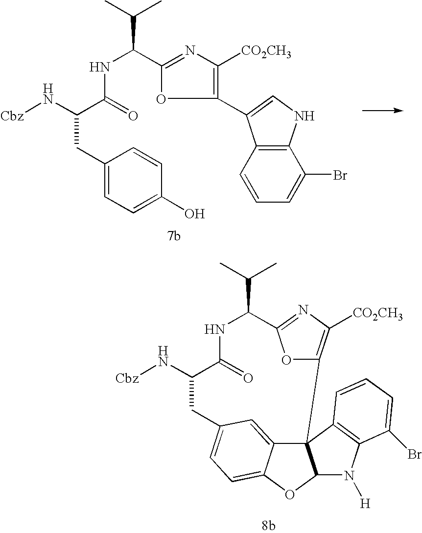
N(C(C1=NC([CO2CH3])=C(C2=CNC3=C2C=CC=C3Br)O1)C(C)C)C(=O)C(N[Cbz])CC1=CC=C(O)C=C1.N1C(C(C)C)C2=NC([CO2CH3])=C(C34C5=CC(=CC=C5OC3N([H])C3=C4C=CC=C3Br)CC(N[Cbz])C1=O)O2
